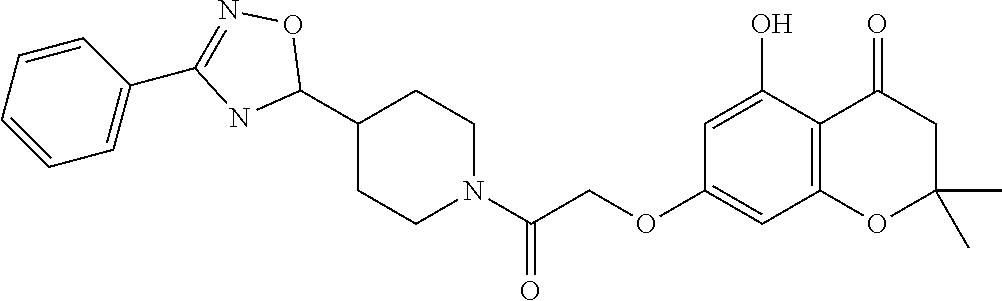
C1=C(O)C2=C(C=C1OCC(N1CCC(C3ON=C(C4=CC=CC=C4)N3)CC1)=O)OC(C)(C)CC2=O
